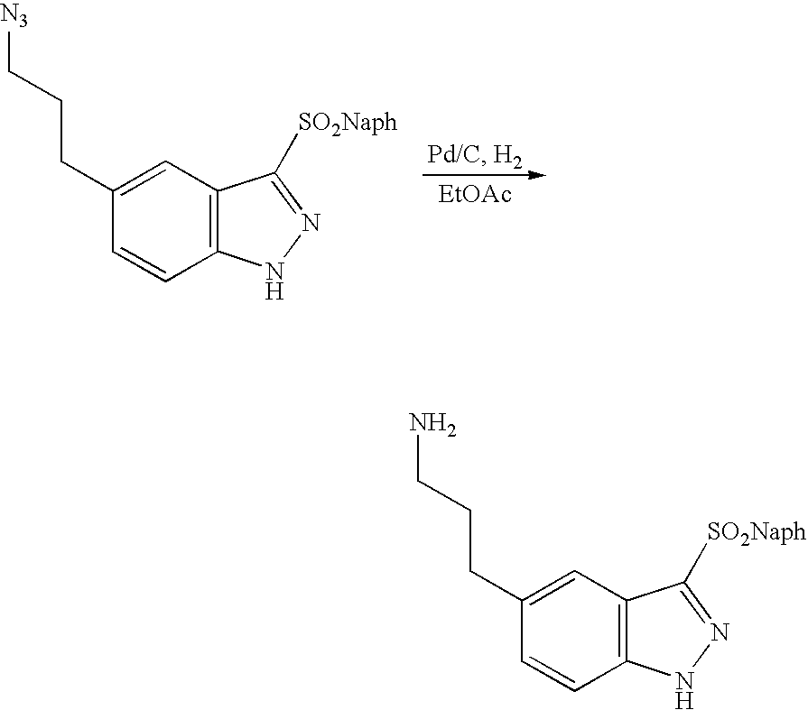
[EtOAc].C1(CCC[N3])=CC2=C(C=C1)NN=C2[SO2Naph].C1(CCCN)=CC2=C(C=C1)NN=C2[SO2Naph]
